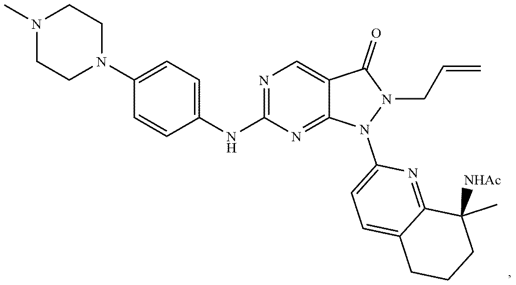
C1=C(N2CCN(C)CC2)C=CC(NC2=NC=C3C(=N2)N(C2=CC=C4C(=N2)C(C)([NHAc])CCC4)N(CC=C)C3=O)=C1
